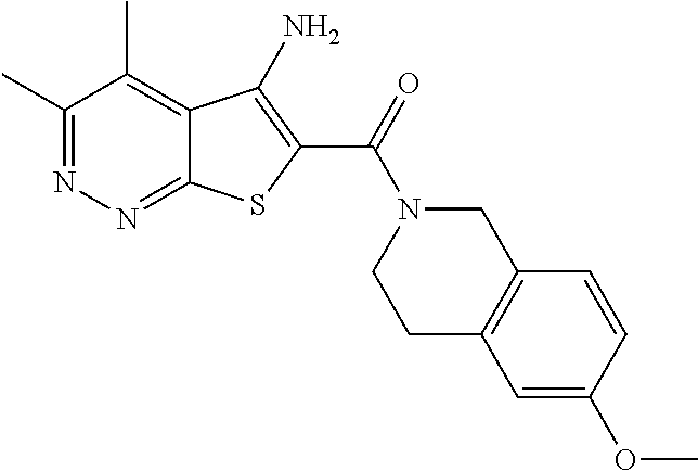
C1(C)=NN=C2C(=C1C)C(N)=C(C(=O)N1CCC3=C(C1)C=CC(OC)=C3)S2
